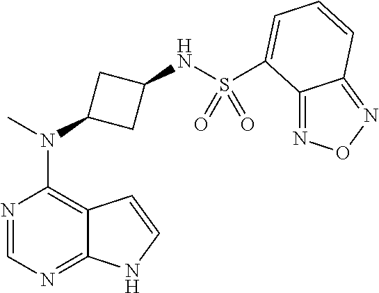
N1=CN=C2C(=C1N(C)C1CC(NS(=O)(=O)C3=CC=CC4=NON=C43)C1)C=CN2
